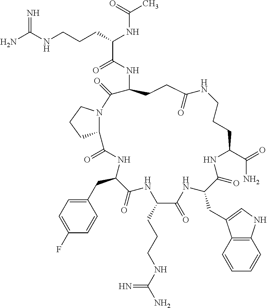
NC(NCCCC(NC(C)=O)C(=O)NC1CCC(=O)NCCCC(C(=O)N)NC(=O)C(CC2=CNC3=C2C=CC=C3)NC(=O)C(CCCNC(N)=N)NC(=O)C(CC2=CC=C(F)C=C2)NC(=O)C2N(C1=O)CCC2)=N
